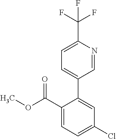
O(C(C1=CC=C(Cl)C=C1C1=CC=C(C(F)(F)F)N=C1)=O)C
